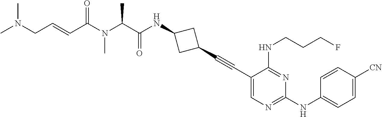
C1(C#CC2=CN=C(NC3=CC=C([CN])C=C3)N=C2NCCCF)CC(NC(C(N(C(C=CCN(C)C)=O)C)C)=O)C1
